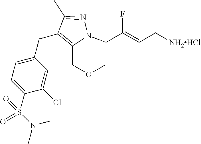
C1(CC2=C(COC)N(CC(=CC[NH2HCl])F)N=C2C)=CC=C(S(N(C)C)(=O)=O)C(Cl)=C1
